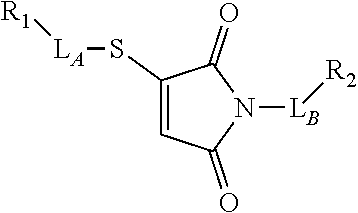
C1(S[LA][R1])=CC(=O)N([LB][R2])C1=O
